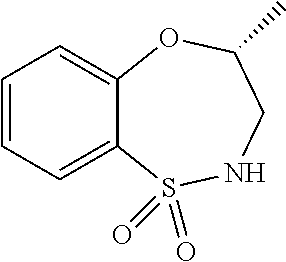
C1=CC=C2C(=C1)OC(C)CNS2(=O)=O
